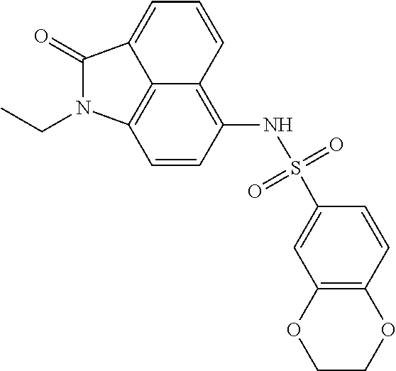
C12=C3C=CC(NS(C4=CC5=C(C=C4)OCCO5)(=O)=O)=C1C=CC=C2C(=O)N3CC
